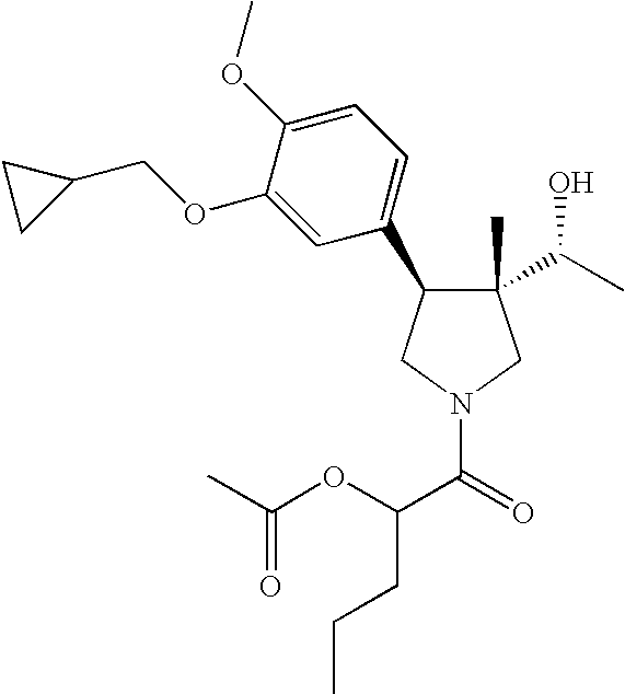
C1(C)(C(C)O)C(C2=CC=C(OC)C(OCC3CC3)=C2)CN(C(=O)C(OC(C)=O)CCC)C1
